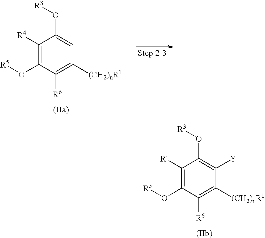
C1([R4])=C(O[R5])C([R6])=C([(CH2)nR1])C([Y])=C1O[R3].C1([R4])=C(O[R5])C([R6])=C([(CH2)nR1])C=C1O[R3]
